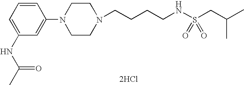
N1(CCCCNS(CC(C)C)(=O)=O)CCN(C2=CC(NC(C)=O)=CC=C2)CC1.[2HCl]
